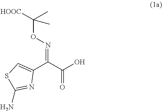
OC(C(C1=CSC(N)=N1)=NOC([HOOC])(C)C)=O
